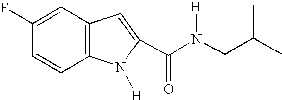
C1=C(F)C=CC2=C1C=C(C(N(CC(C)C)[H])=O)N2[H]
